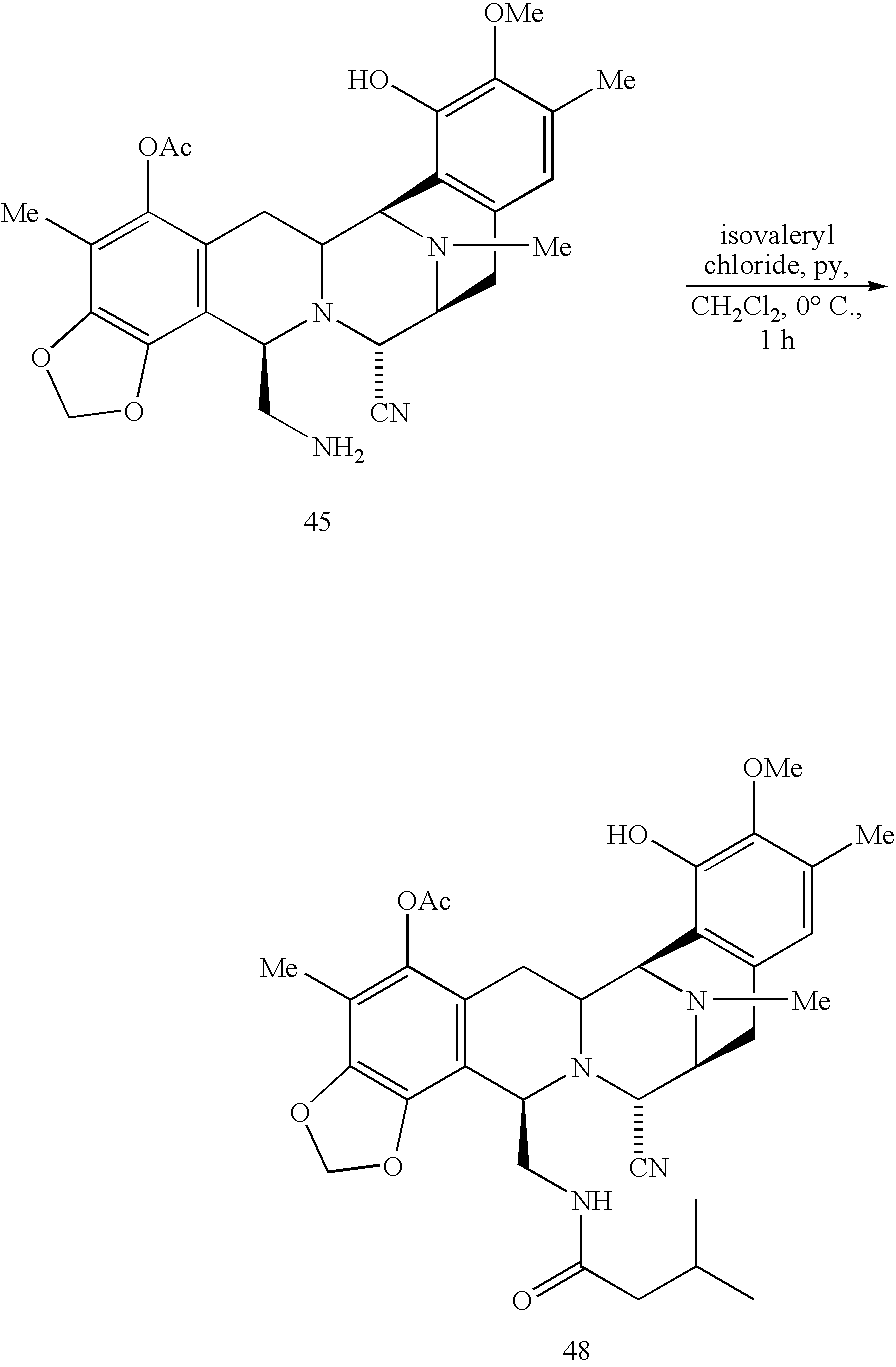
C1([Me])=C([OAc])C2=C(C3=C1OCO3)C(CN)N1C(C2)C2N([Me])C(C1[CN])CC1=C2C(O)=C([OMe])C([Me])=C1.C1([Me])=C([OAc])C2=C(C3=C1OCO3)C(CNC(CC(C)C)=O)N1C(C2)C2N([Me])C(C1[CN])CC1=C2C(O)=C([OMe])C([Me])=C1
